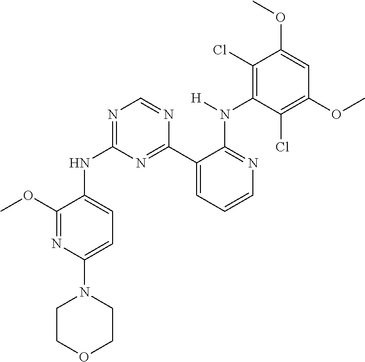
C1COCCN1C1=CC=C(NC2=NC=NC(C3=CC=CN=C3N([H])C3=C(Cl)C(OC)=CC(OC)=C3Cl)=N2)C(OC)=N1
